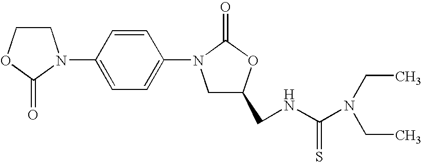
C1COC(=O)N1C1=CC=C(N2CC(CNC(=S)N(CC)CC)OC2=O)C=C1
